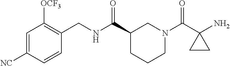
C1=C([NC])C=CC(CNC(C2CCCN(C(C3(N)CC3)=O)C2)=O)=C1[OCF3]
